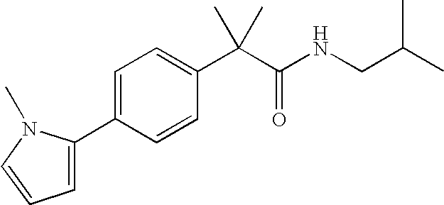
C1=C(C2=CC=CN2C)C=CC(C(C(=O)NCC(C)C)(C)C)=C1
